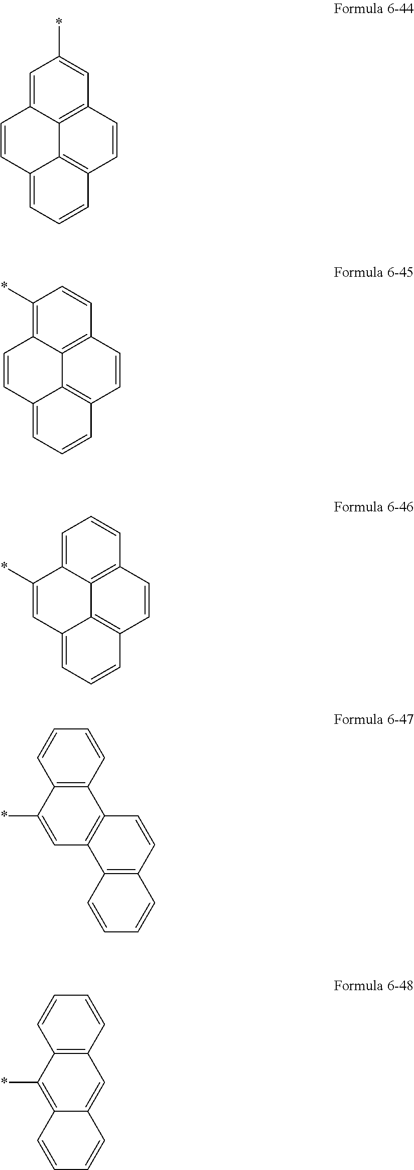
C1=C2C3=C(C=C1*)C=CC1=C3C(=CC=C1)C=C2.C1(*)=C2C3=C(C=C1)C=CC1=C3C(=CC=C1)C=C2.C1=C2C3=C(C=C1)C=CC1=C3C(=CC=C1)C=C2*.C12=C(C=CC=C1)C1=C(C=C2*)C2=C(C=C1)C=CC=C2.C12=C(C=CC=C1)C=C1C(=C2*)C=CC=C1
